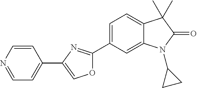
C1=NC=CC(C2=COC(C3=CC=C4C(=C3)N(C3CC3)C(=O)C4(C)C)=N2)=C1
